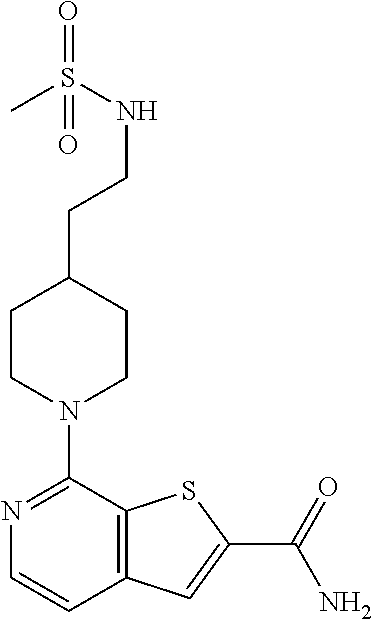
N1=C(N2CCC(CCNS(C)(=O)=O)CC2)C2=C(C=C1)C=C(C(=O)N)S2
